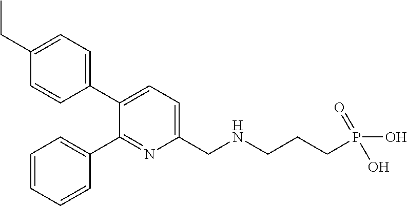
C1(CC)=CC=C(C2=CC=C(CNCCCP(=O)(O)O)N=C2C2=CC=CC=C2)C=C1
